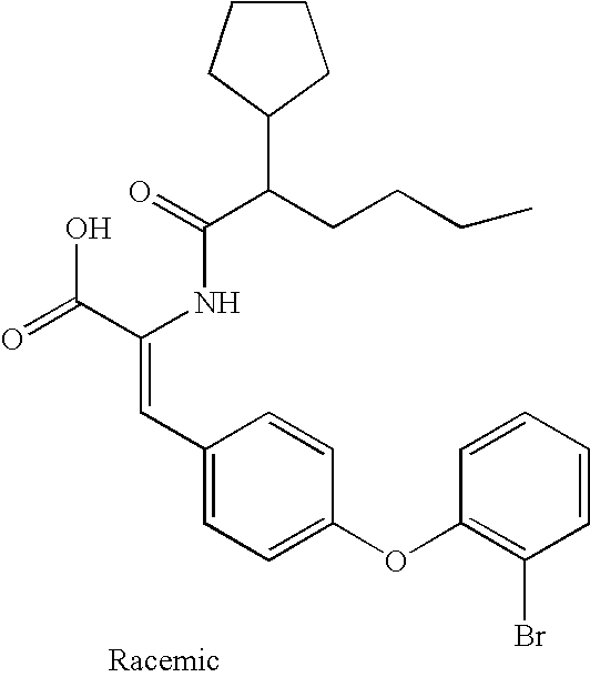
C(=O)(NC(C(=O)O)=CC1=CC=C(OC2=C(Br)C=CC=C2)C=C1)C(CCCC)C1CCCC1
